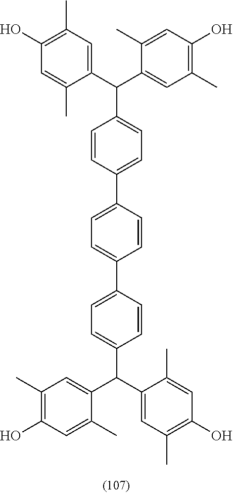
C1(C(C2=CC(C)=C(O)C=C2C)C2=CC=C(C3=CC=C(C4=CC=C(C(C5=CC(C)=C(O)C=C5C)C5=CC(C)=C(O)C=C5C)C=C4)C=C3)C=C2)=CC(C)=C(O)C=C1C
